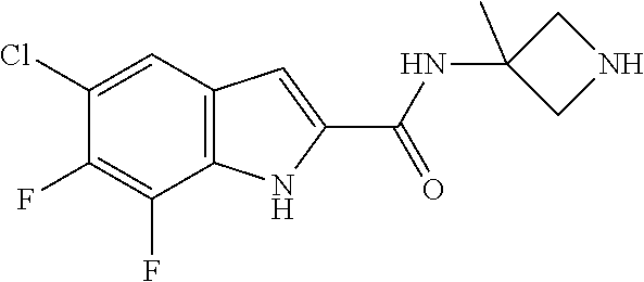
C12=C(C=C(Cl)C(F)=C1F)C=C(C(NC1(C)CNC1)=O)N2
